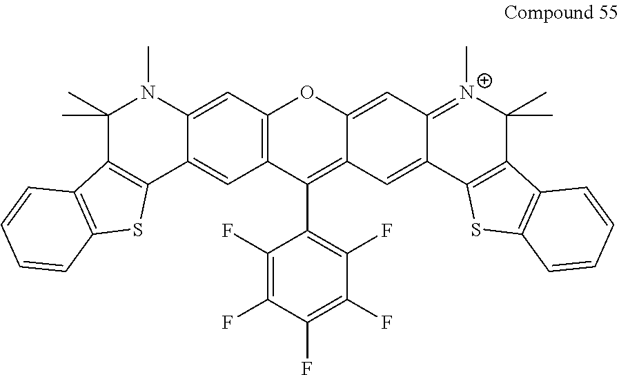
C12=C(C=C3C(=C1)C1=C(C(C)(C)N3C)C3=C(S1)C=CC=C3)OC1=CC3=[N+](C)C(C)(C)C4=C(C3=CC1=C2C1=C(F)C(F)=C(F)C(F)=C1F)SC1=C4C=CC=C1
